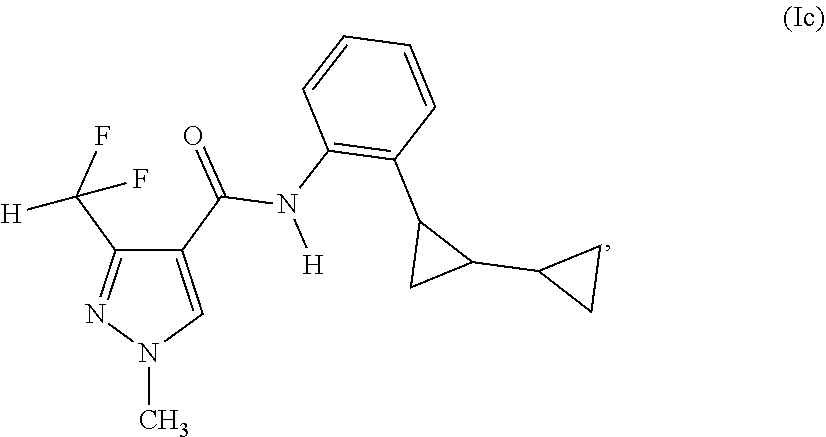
C1(C(=O)N(C2=C(C3CC3C3CC3)C=CC=C2)[H])=CN(C)N=C1C(F)([H])F
